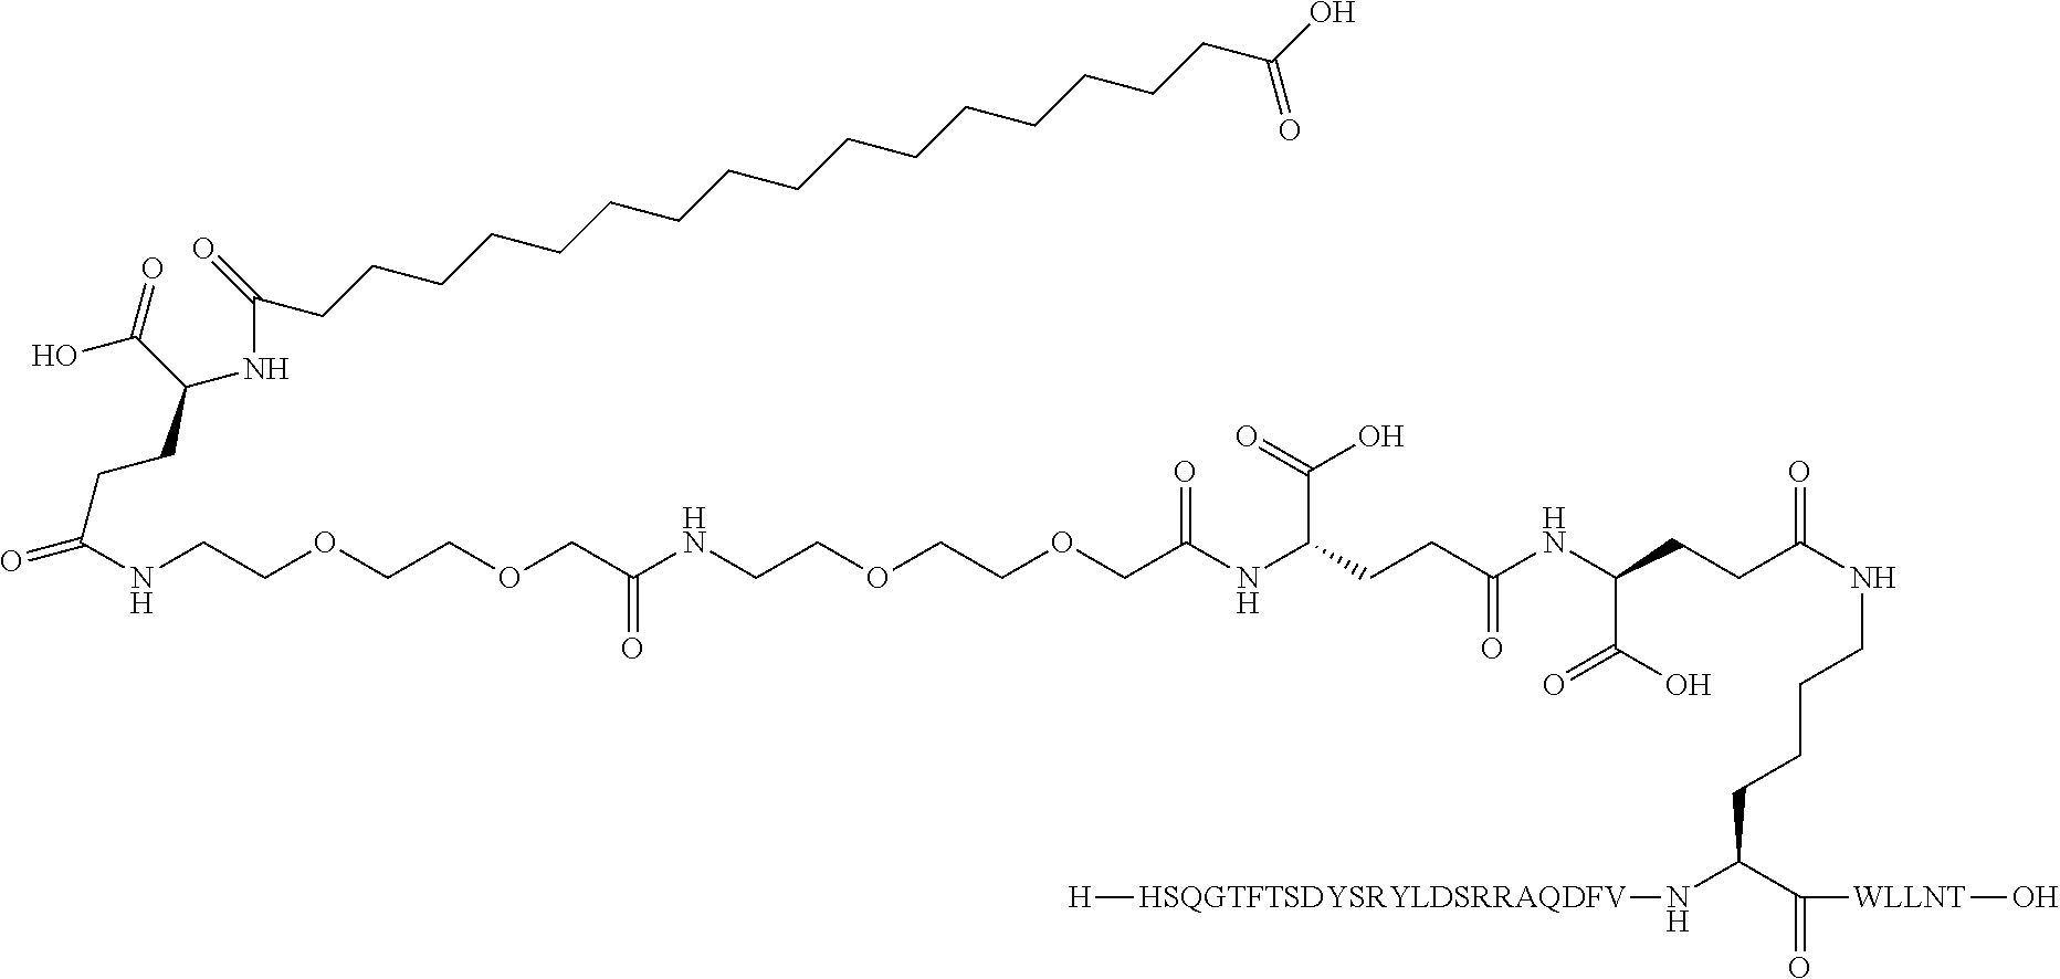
C(CCCNC(=O)CCC(NC(CCC(NC(COCCOCCNC(COCCOCCNC(CCC(NC(=O)CCCCCCCCCCCCCCCCC(O)=O)C(=O)O)=O)=O)=O)C(=O)O)=O)C(O)=O)C(N[HSQGTFTSDYSRYLDSRRAQDFV][H])C([WLLNT]O)=O
